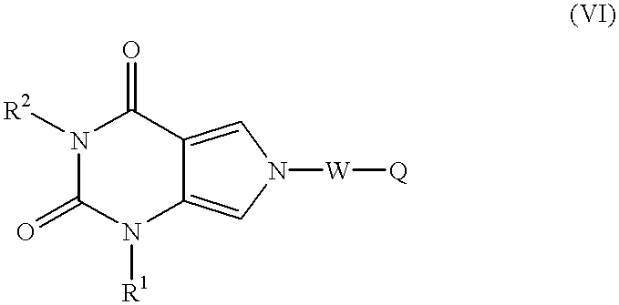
C1(=O)N([R1])C2=CN([W][Q])C=C2C(=O)N1[R2]
